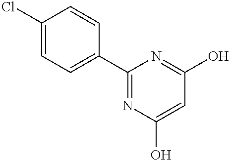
C1(Cl)=CC=C(C2=NC(O)=CC(O)=N2)C=C1
